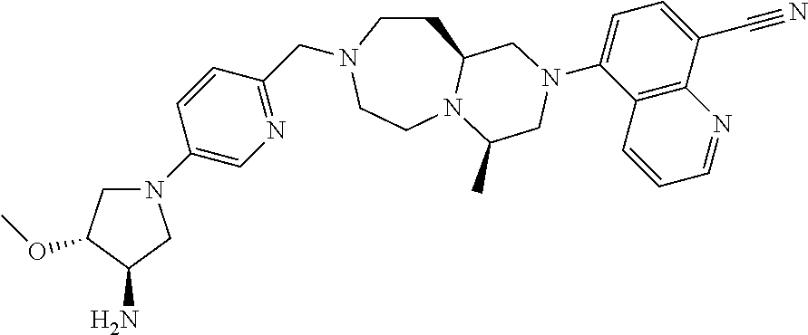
C1CN(CC2=NC=C(N3CC(OC)C(N)C3)C=C2)CCN2C1CN(C1=CC=C(C#N)C3=C1C=CC=N3)CC2C
